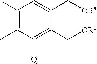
C1(C)=C(C)C([Q])=C(C[ORb])C(C[ORa])=C1
